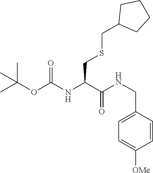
C1=C([OMe])C=CC(CNC(C(NC(OC(C)(C)C)=O)CSCC2CCCC2)=O)=C1
